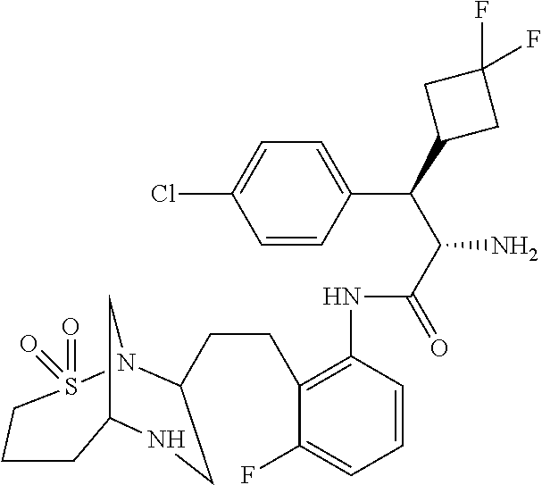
C12CN(S(=O)(=O)CCC1)C(CCC1=C(NC(C(C(C3CC(F)(F)C3)C3=CC=C(Cl)C=C3)N)=O)C=CC=C1F)CN2
